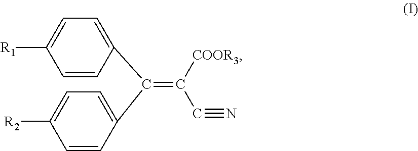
C1=C(C(C2=CC=C([R2])C=C2)=C([COOR3])C#N)C=CC([R1])=C1
